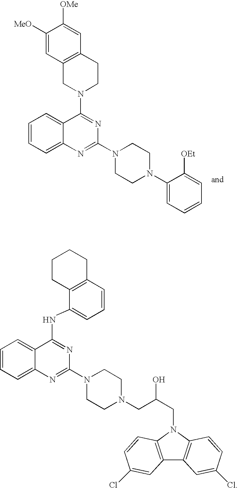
C1N(C2=NC(N3CCN(C4=CC=CC=C4[OEt])CC3)=NC3=CC=CC=C23)CCC2=C1C=C([MeO])C([OMe])=C2.N(C1=NC(N2CCN(CC(CN3C4=C(C5=C3C=CC(Cl)=C5)C=C(Cl)C=C4)O)CC2)=NC2=CC=CC=C12)C1=CC=CC2=C1CCCC2
